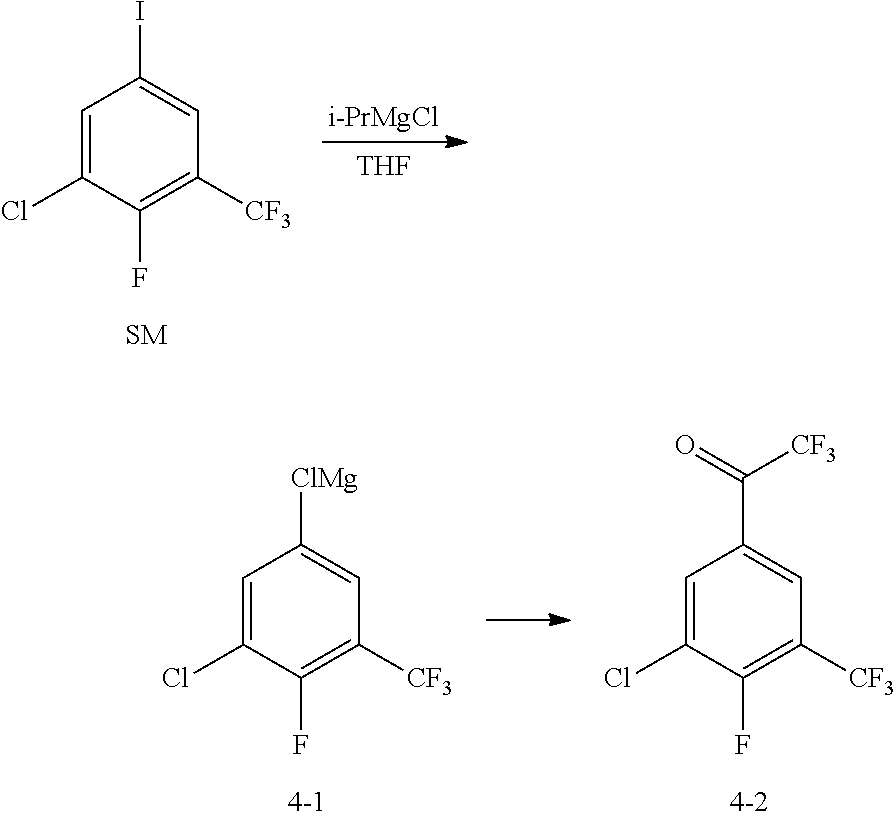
C1=C(Cl)C(F)=C([CF3])C=C1I.[i-PrMgCl].[THF].C1=C(Cl)C(F)=C([CF3])C=C1[ClMg].C1=C(Cl)C(F)=C([CF3])C=C1C(=O)[CF3]
